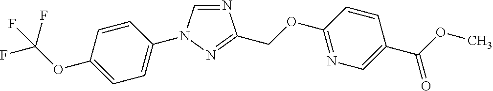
N1=CN(C2=CC=C(OC(F)(F)F)C=C2)N=C1COC1=NC=C(C(OC)=O)C=C1
